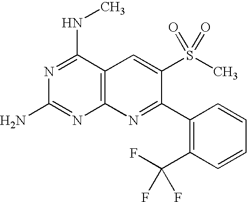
C12=C(C(NC)=NC(N)=N1)C=C(S(C)(=O)=O)C(C1=C(C(F)(F)F)C=CC=C1)=N2
